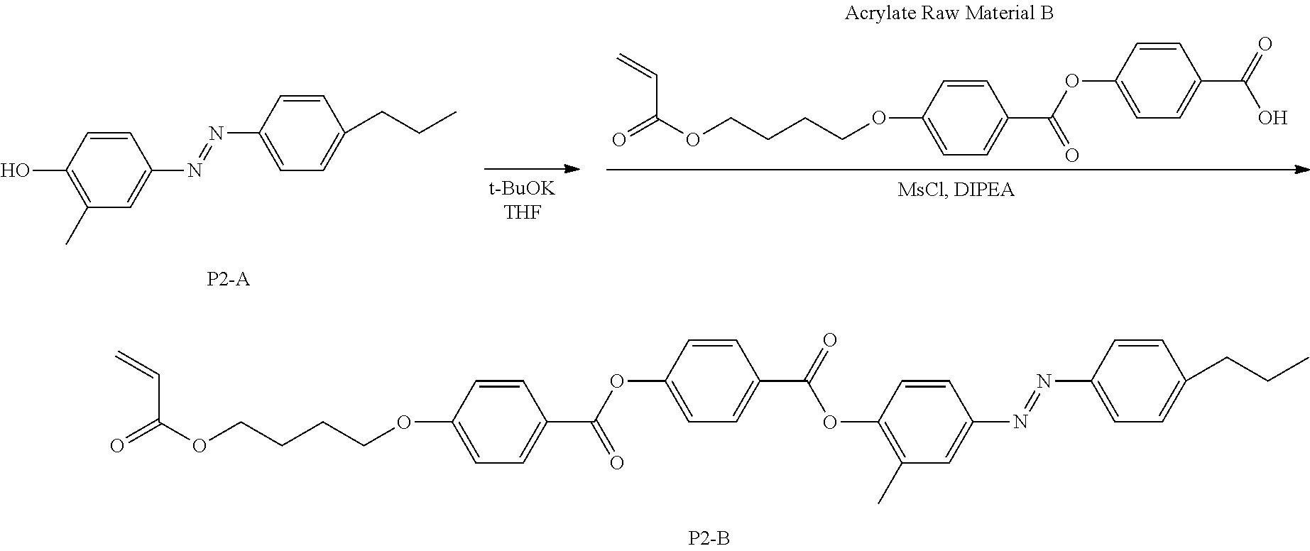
O=C(OCCCCOC1=CC=C(C(OC2=CC=C(C(OC3=C(C)C=C(N=NC4=CC=C(CCC)C=C4)C=C3)=O)C=C2)=O)C=C1)C=C.O=C(OCCCCOC1=CC=C(C(OC2=CC=C(C(O)=O)C=C2)=O)C=C1)C=C.C1=CC(O)=C(C)C=C1N=NC1=CC=C(CCC)C=C1
